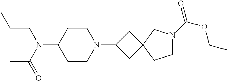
C1CC(N(C(C)=O)CCC)CCN1C1CC2(C1)CN(C(=O)OCC)CC2
